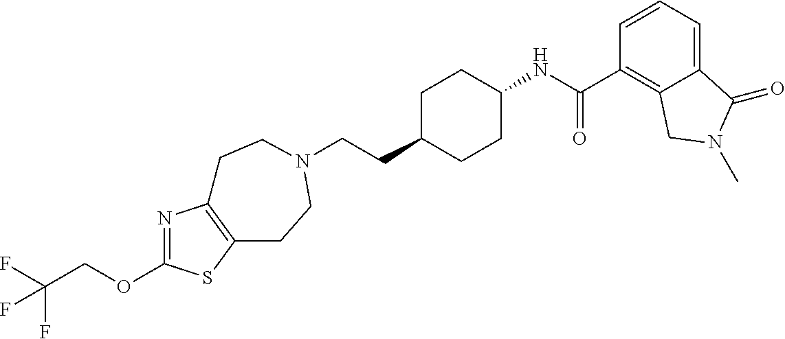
C(CC1CCC(NC(C2=C3C(=CC=C2)C(=O)N(C)C3)=O)CC1)N1CCC2=C(N=C(OCC(F)(F)F)S2)CC1
